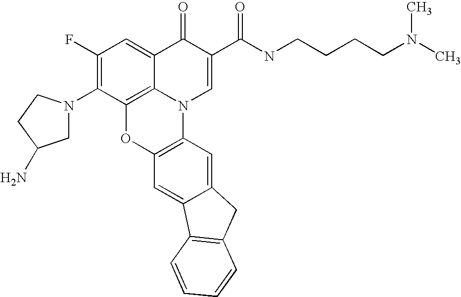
C1(F)=C(N2CC(N)CC2)C2=C3C(=C1)C(=O)C(C(NCCCCN(C)C)=O)=CN3C1=C(O2)C=C2C(=C1)CC1=C2C=CC=C1
